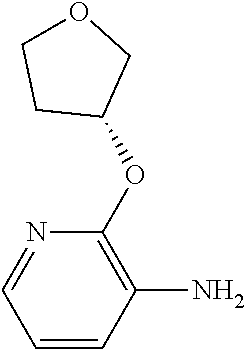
O1CCC(OC2=C(N)C=CC=N2)C1
